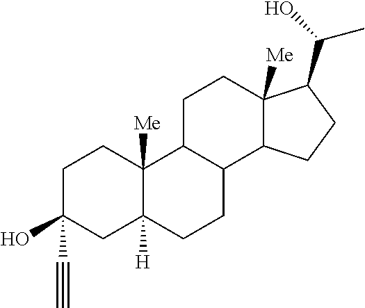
C1C2C(C3C([Me])(C1)C(C(O)C)CC3)CCC1([H])C2([Me])CCC(O)(C#C)C1
